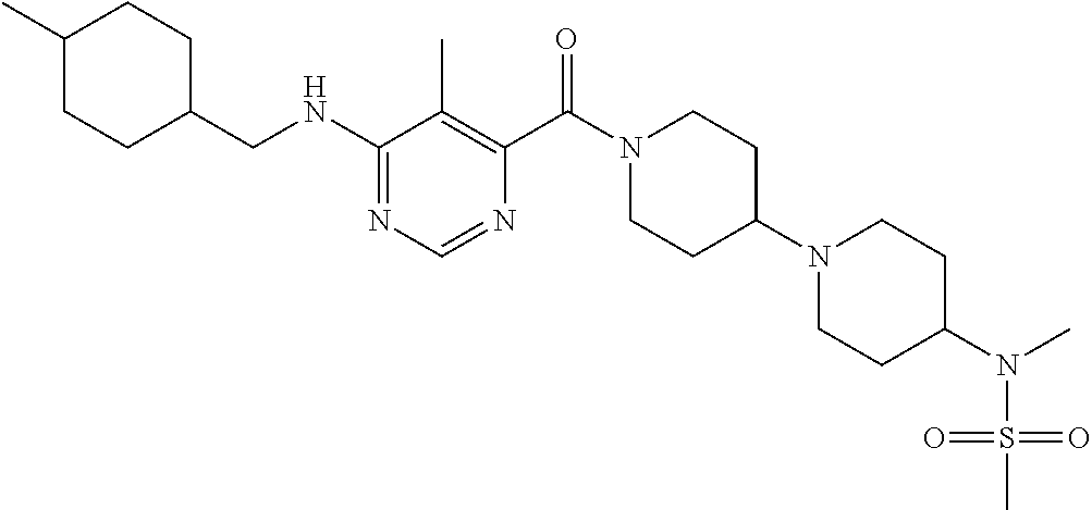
C1(NCC2CCC(C)CC2)=NC=NC(C(N2CCC(N3CCC(N(C)S(=O)(=O)C)CC3)CC2)=O)=C1C
